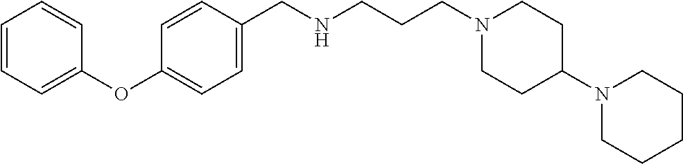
C1=CC=C(OC2=CC=C(CNCCCN3CCC(N4CCCCC4)CC3)C=C2)C=C1
